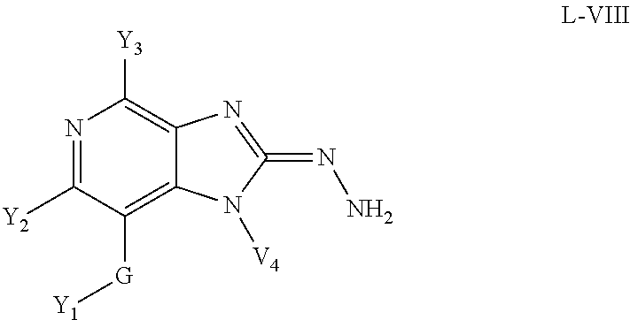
N1=C([Y2])C([G][Y1])=C2C(=C1[Y3])N=C(=NN)N2[V4]
